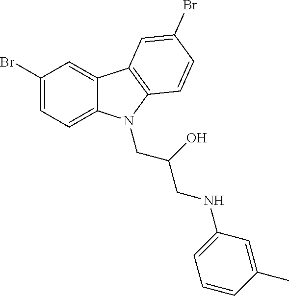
C1(Br)=CC=C2C(=C1)C1=C(C=CC(Br)=C1)N2CC(O)CNC1=CC=CC(C)=C1
